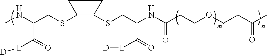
N(C(=O)CCOCCC(C)=O)C(CSC1CCC1SCC(NC)C(=O)[L][D])C(=O)[L][D]
